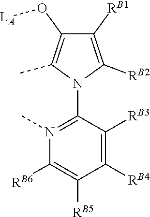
O(C1=C(C)N(C2=N(C)C([RB6])=C([RB5])C([RB4])=C2[RB3])C([RB2])=C1[RB1])[LA]
